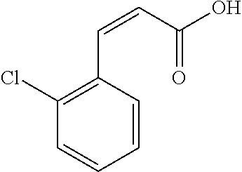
C1(Cl)=C(C=CC(O)=O)C=CC=C1
